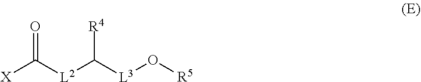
[X]C([L2]C([L3]O[R5])[R4])=O
